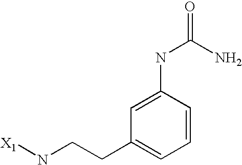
[X1]NCCC1=CC=CC(NC(=O)N)=C1
